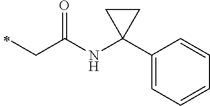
C(C(NC1(C2=CC=CC=C2)CC1)=O)C
